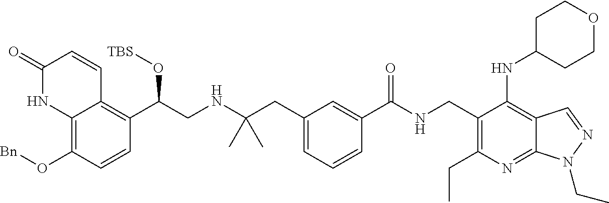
C12=C(O[Bn])C=CC(C(CNC(C)(CC3=CC=CC(C(NCC4=C(CC)N=C5C(=C4NC4CCOCC4)C=NN5CC)=O)=C3)C)O[TBS])=C1C=CC(=O)N2
